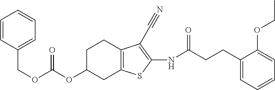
C(OC(OC1CC2=C(CC1)C(C#N)=C(NC(CCC1=CC=CC=C1OCC)=O)S2)=O)C1=CC=CC=C1
